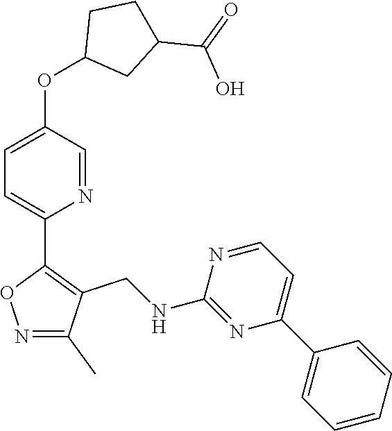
C1=C(C2=C(CNC3=NC(C4=CC=CC=C4)=CC=N3)C(C)=NO2)N=CC(OC2CC(C(=O)O)CC2)=C1
